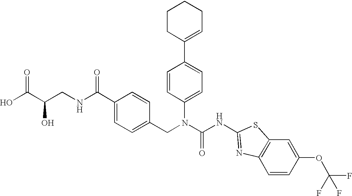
OC(C(CNC(C1=CC=C(CN(C(NC2=NC3=C(S2)C=C(OC(F)(F)F)C=C3)=O)C2=CC=C(C3=CCCCC3)C=C2)C=C1)=O)O)=O
